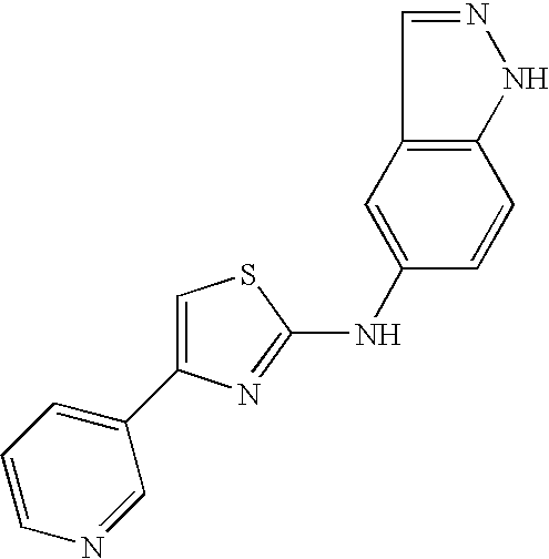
C12=C(C=C(NC3=NC(C4=CC=CN=C4)=CS3)C=C1)C=NN2
